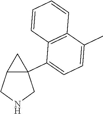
C1=C(C)C2=C(C(C34C(CNC3)C4)=C1)C=CC=C2
